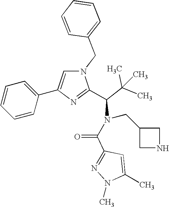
N1(CC2=CC=CC=C2)C=C(C2=CC=CC=C2)N=C1C(C(C)(C)C)N(CC1CNC1)C(=O)C1=NN(C)C(C)=C1
